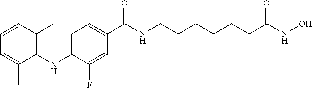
N(C1=C(C)C=CC=C1C)C1=CC=C(C(NCCCCCCC(NO)=O)=O)C=C1F
